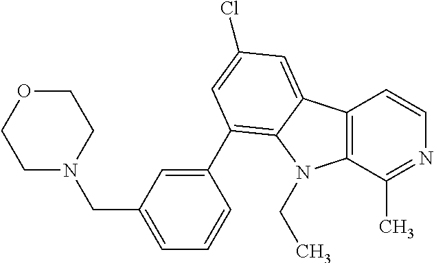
C12=C(C(C)=NC=C1)N(CC)C1=C(C3=CC(CN4CCOCC4)=CC=C3)C=C(Cl)C=C21
